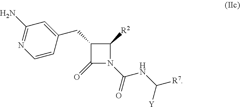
C1([R2])C(CC2=CC(N)=NC=C2)C(=O)N1C(=O)NC([R7])[Y]
